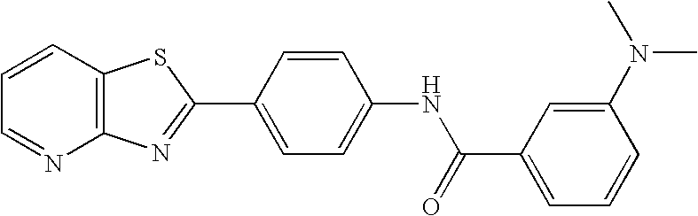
C1=CC2=C(N=C1)N=C(C1=CC=C(NC(C3=CC=CC(N(C)C)=C3)=O)C=C1)S2
